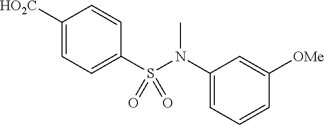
C1=CC([OMe])=CC(N(S(C2=CC=C([HO2C])C=C2)(=O)=O)C)=C1
